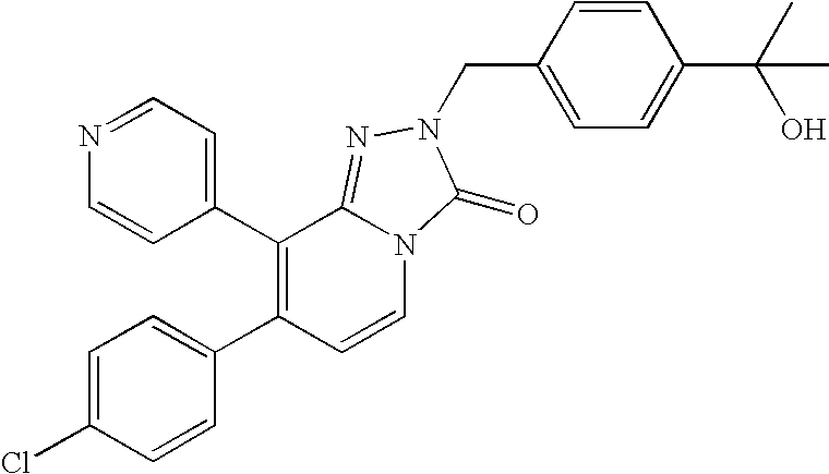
C1(C2=C(C3=CC=C(Cl)C=C3)C=CN3C2=NN(CC2=CC=C(C(C)(C)O)C=C2)C3=O)=CC=NC=C1
